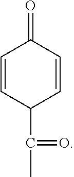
C1=CC(C(C)=O)C=CC1=O
